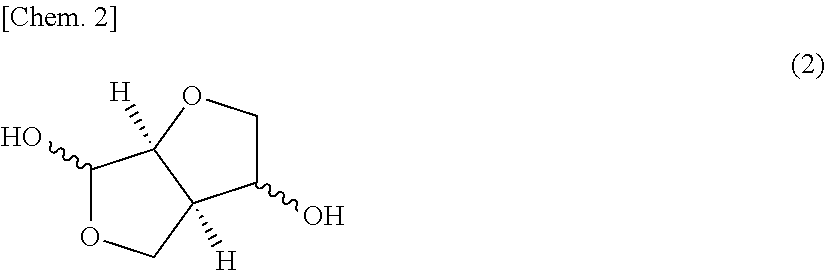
C1(O)OCC2([H])C1([H])OCC2O
